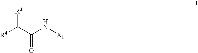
[R4]C(C(N[X1])=O)[R3]
